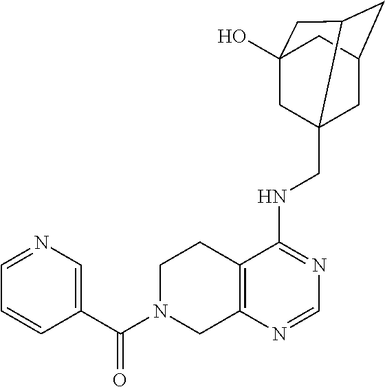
C(N1CC2=C(CC1)C(NCC13CC4CC1CC(O)(C3)C4)=NC=N2)(=O)C1=CN=CC=C1
